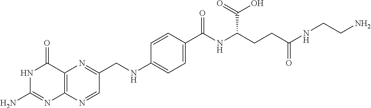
N1C(N)=NC2=C(C1=O)N=C(CNC1=CC=C(C(NC(CCC(NCCN)=O)C(=O)O)=O)C=C1)C=N2
